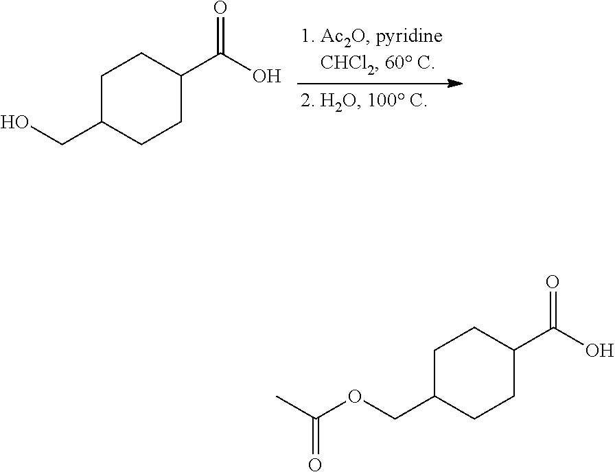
C1C(CO)CCC(C(O)=O)C1.C1C(COC(C)=O)CCC(C(O)=O)C1
